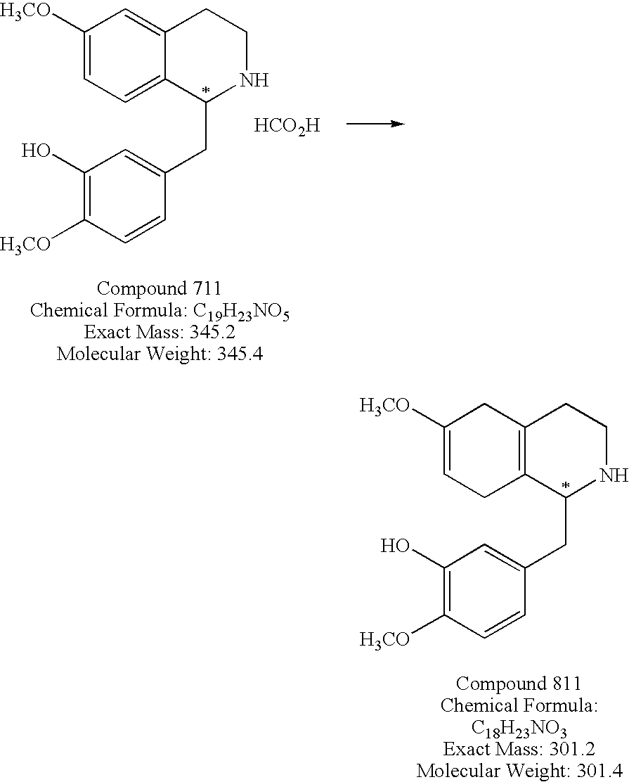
C1([H3CO])=CC=C2C(=C1)CCNC2CC1=CC(O)=C([H3CO])C=C1.[HCO2H].C1([H3CO])=CCC2=C(C1)CCNC2CC1=CC(O)=C([H3CO])C=C1
